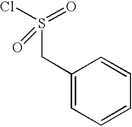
C1(CS(Cl)(=O)=O)=CC=CC=C1
